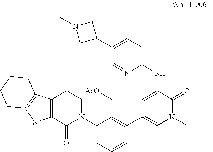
C1(N2CCC3=C(C2=O)SC2=C3CCCC2)=CC=CC(C2=CN(C)C(=O)C(NC3=CC=C(C4CN(C)C4)C=N3)=C2)=C1C[AcO]
